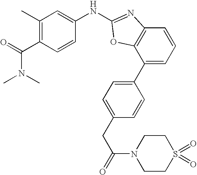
C1(C2=CC=C(CC(N3CCS(=O)(=O)CC3)=O)C=C2)=CC=CC2=C1OC(NC1=CC(C)=C(C(N(C)C)=O)C=C1)=N2
